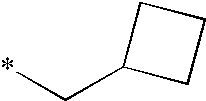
*CC1CCC1
